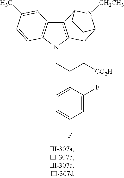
C12=C(N(CC(C3=CC=C(F)C=C3F)C[CO2H])C3=C1C=C(C)C=C3)CC1N([CH2CH3])C2CC1
